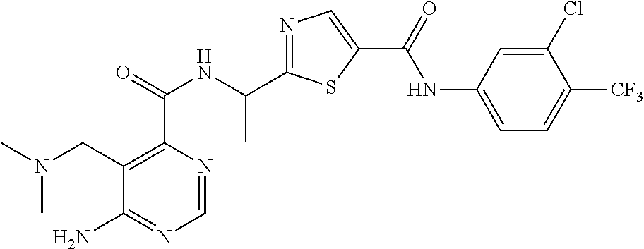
C1=NC(C(=O)NC(C2=NC=C(C(=O)NC3=CC=C([CF3])C(Cl)=C3)S2)C)=C(CN(C)C)C(N)=N1
